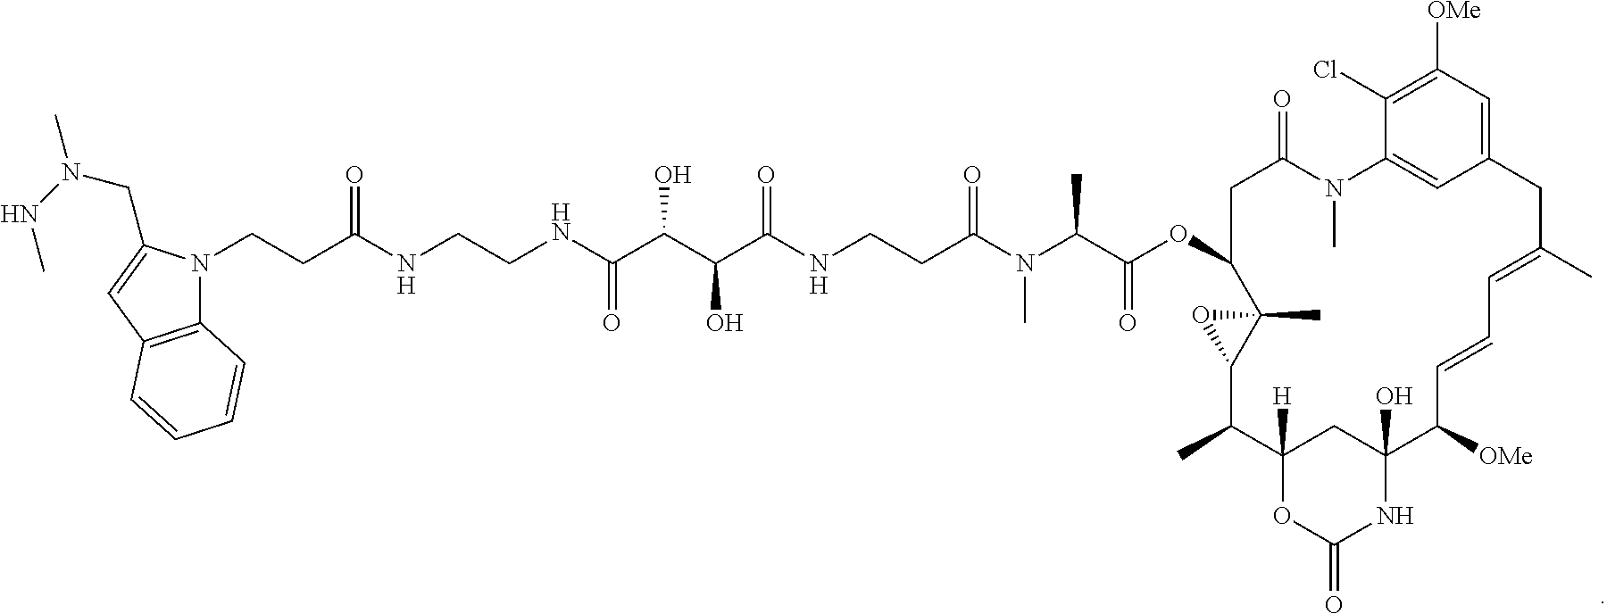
N1(CCC(NCCNC(C(C(C(NCCC(N(C)C(C)C(=O)OC2C3(C)C(O3)C(C)C3([H])OC(=O)NC(O)(C3)C([OMe])C=CC=C(C)CC3=CC([OMe])=C(Cl)C(=C3)N(C)C(=O)C2)=O)=O)O)O)=O)=O)C2=C(C=C1CN(NC)C)C=CC=C2
